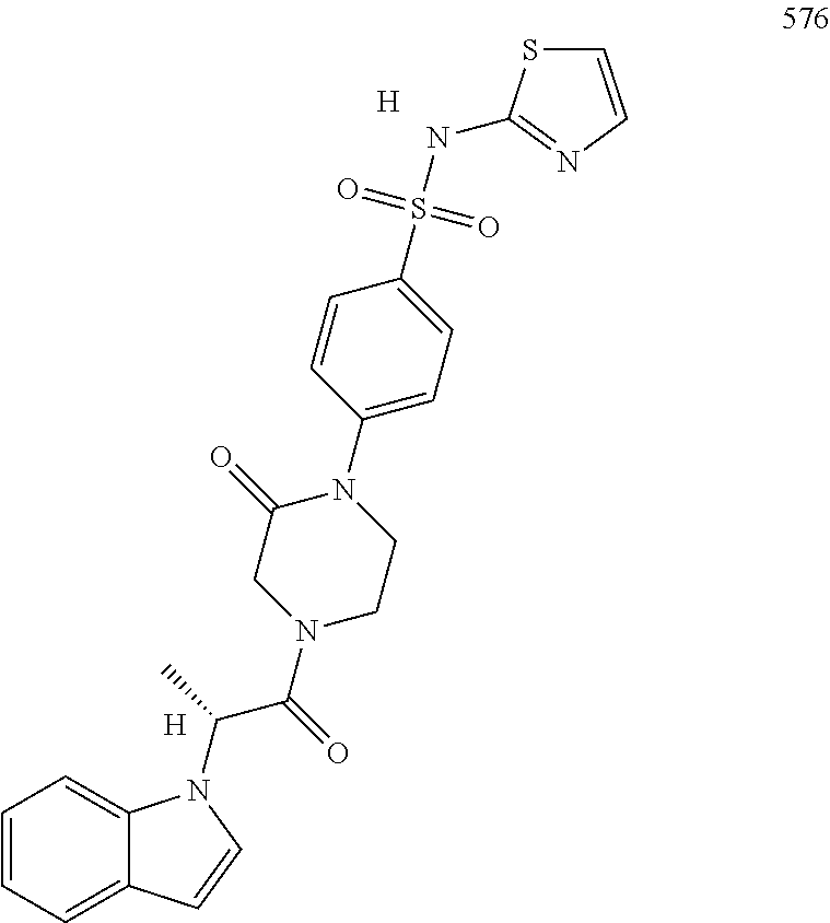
[H].N(S(C1=CC=C(N2C(=O)CN(C(C(N3C4=CC=CC=C4C=C3)C)=O)CC2)C=C1)(=O)=O)C1=NC=CS1.[H]
